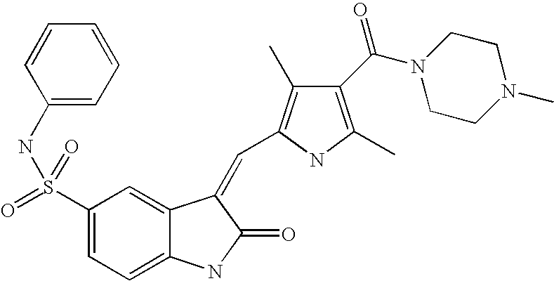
C1(S(=O)(=O)NC2=CC=CC=C2)=CC=C2C(=C1)C(=CC1=C(C)C(C(N3CCN(C)CC3)=O)=C(C)N1)C(=O)N2
